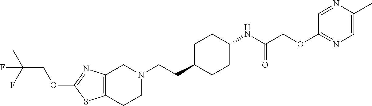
N1(CCC2CCC(NC(COC3=NC=C(C)N=C3)=O)CC2)CC2=C(CC1)SC(OCC(C)(F)F)=N2
